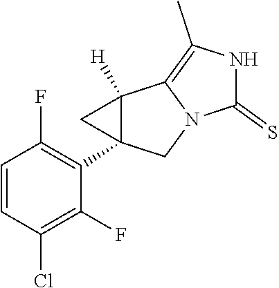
C1=CC(Cl)=C(F)C(C23C([H])(C4=C(C)NC(=S)N4C2)C3)=C1F
